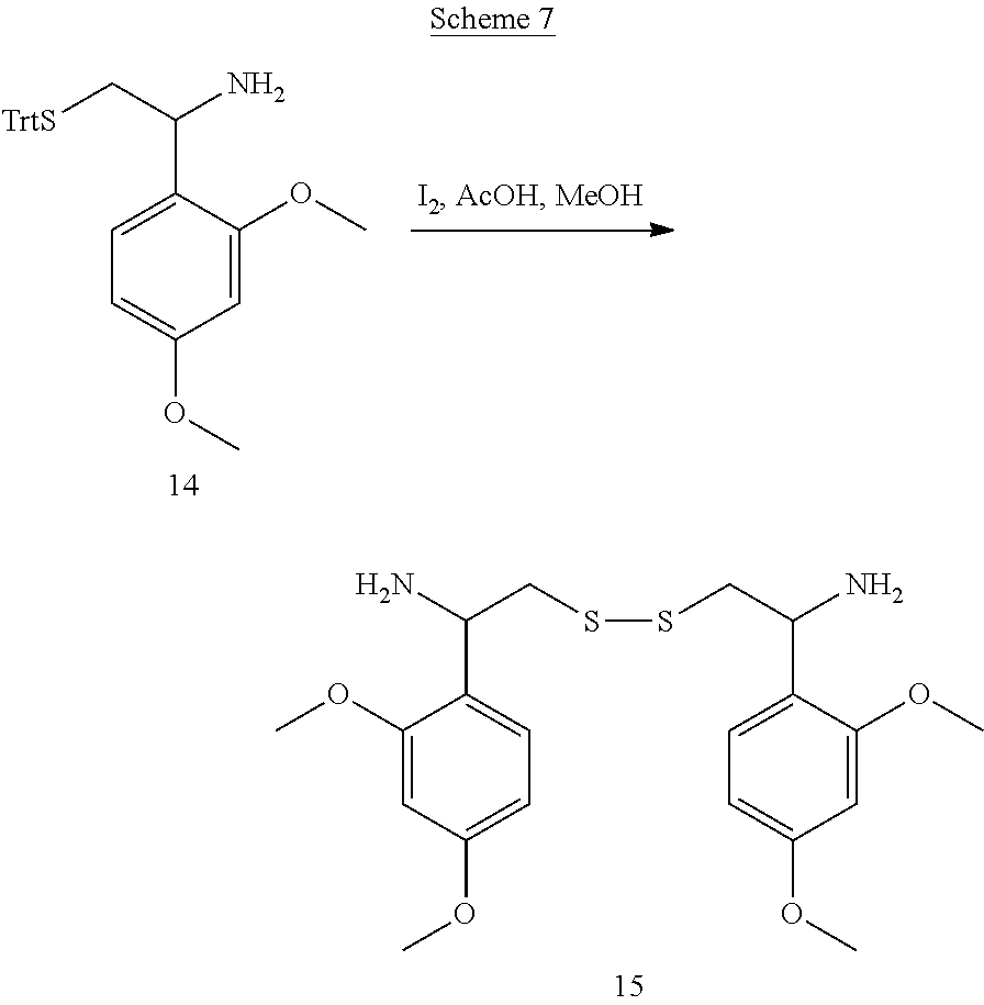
C1=C(OC)C(C(C[TrtS])N)=CC=C1OC.C1(OC)=CC(OC)=CC=C1C(N)CSSCC(N)C1=CC=C(OC)C=C1OC
